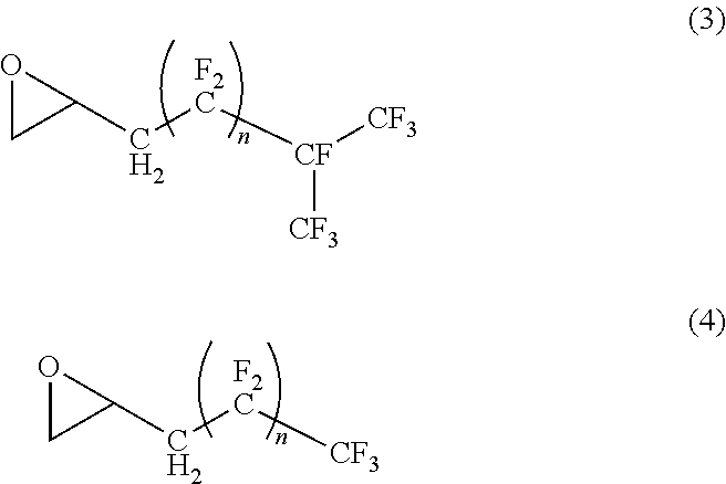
C1(C[F2C][CF]([CF3])[CF3])OC1.C1(C[F2C][CF3])OC1
